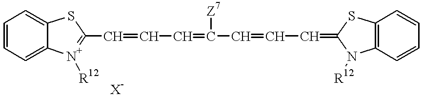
C1=CC=C2C(=C1)SC(C=CC=C(C=CC=C1N([R12])C3=C(C=CC=C3)S1)[Z7])=[N+]2[R12]
